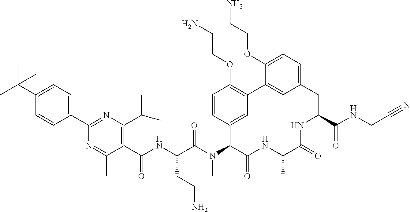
C(C(N(C1C(=O)NC(C)C(=O)NC(C(NCC#N)=O)CC2=CC=C(OCCN)C(=C2)C2=C(OCCN)C=CC1=C2)C)=O)(NC(C1=C(C(C)C)N=C(C2=CC=C(C(C)(C)C)C=C2)N=C1C)=O)CCN
